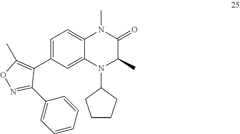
C1=C(C2=C(C)ON=C2C2=CC=CC=C2)C=C2C(=C1)N(C)C(=O)C(C)N2C1CCCC1
